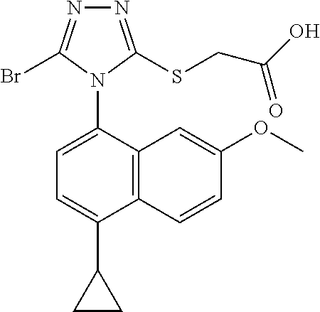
N1=C(SCC(O)=O)N(C2=CC=C(C3CC3)C3=C2C=C(OC)C=C3)C(Br)=N1
